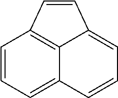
C1=CC=C2C3=C1C=CC3=CC=C2
